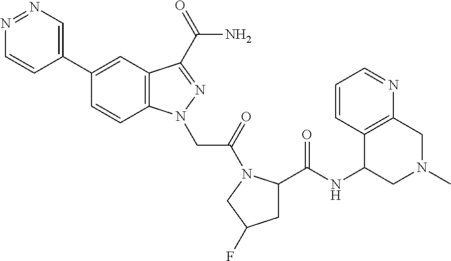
N1=NC=C(C2=CC3=C(C=C2)N(CC(=O)N2C(C(NC4C5=C(CN(C)C4)N=CC=C5)=O)CC(F)C2)N=C3C(N)=O)C=C1
